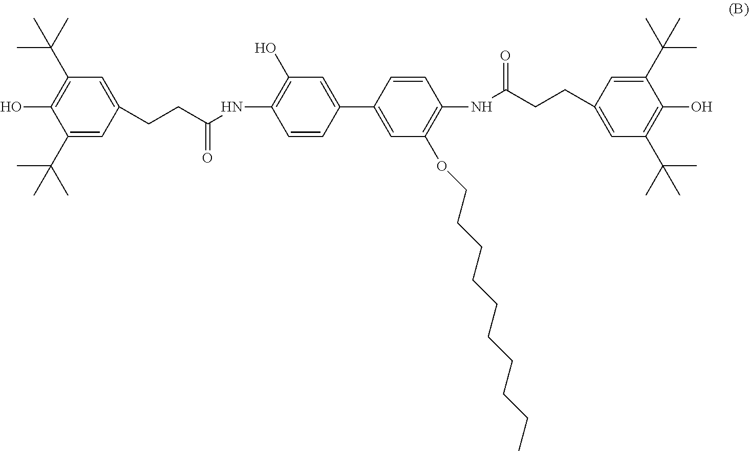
C1(C(C)(C)C)=C(O)C(C(C)(C)C)=CC(CCC(NC2=C(O)C=C(C3=CC(OCCCCCCCCCC)=C(NC(CCC4=CC(C(C)(C)C)=C(O)C(C(C)(C)C)=C4)=O)C=C3)C=C2)=O)=C1
